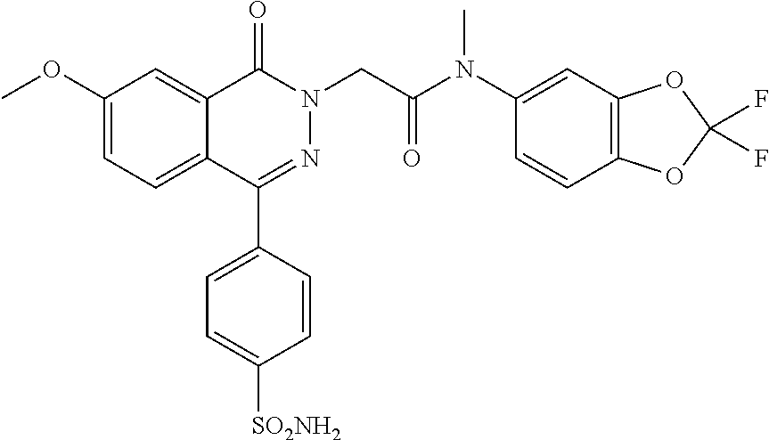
C1(C2=CC=C([SO2NH2])C=C2)=NN(CC(N(C2=CC3=C(C=C2)OC(F)(F)O3)C)=O)C(=O)C2=CC(OC)=CC=C12
